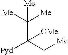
C(C(C[Me])([Pyd])[OMe])([Me])([Me])[Me]
